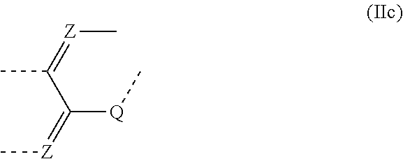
C[Z]=C(C(=[Z]C)[Q]C)C
